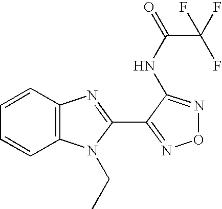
C1=CC2=C(C=C1)N(CC)C(C1=NON=C1NC(C(F)(F)F)=O)=N2
